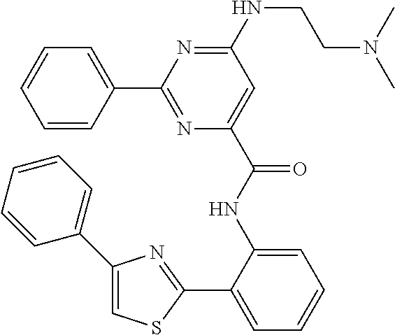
C1=CC=CC(C2=NC(C(NC3=CC=CC=C3C3=NC(C4=CC=CC=C4)=CS3)=O)=CC(NCCN(C)C)=N2)=C1
